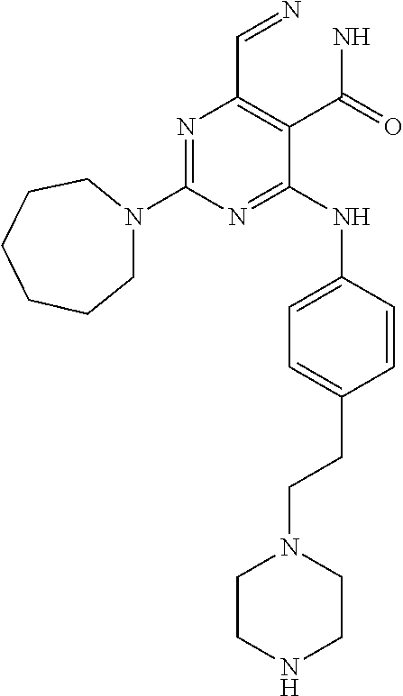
N1=C(N2CCCCCC2)N=C(NC2=CC=C(CCN3CCNCC3)C=C2)C(C(N)=O)=C1C=N
